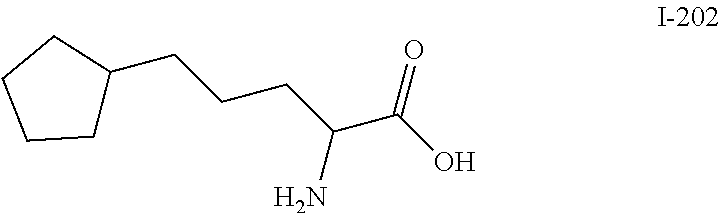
C1(CCCC(C(O)=O)N)CCCC1
